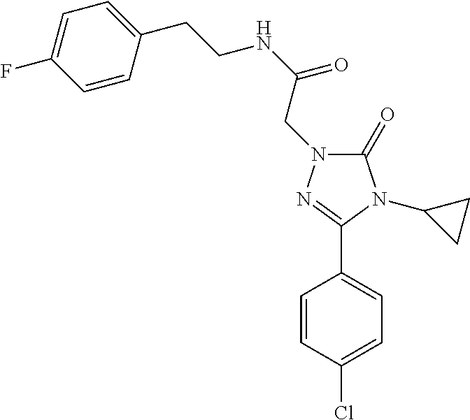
C(NC(=O)CN1C(=O)N(C2CC2)C(C2=CC=C(Cl)C=C2)=N1)CC1=CC=C(F)C=C1
